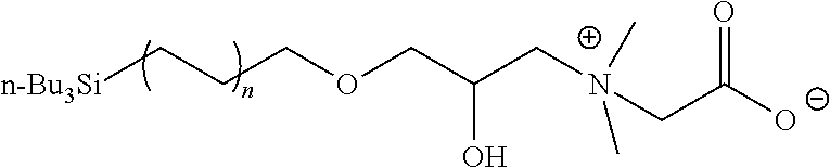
[n-Bu3Si]CCCOCC(CN(CC([O-])=O)(C)C)O
